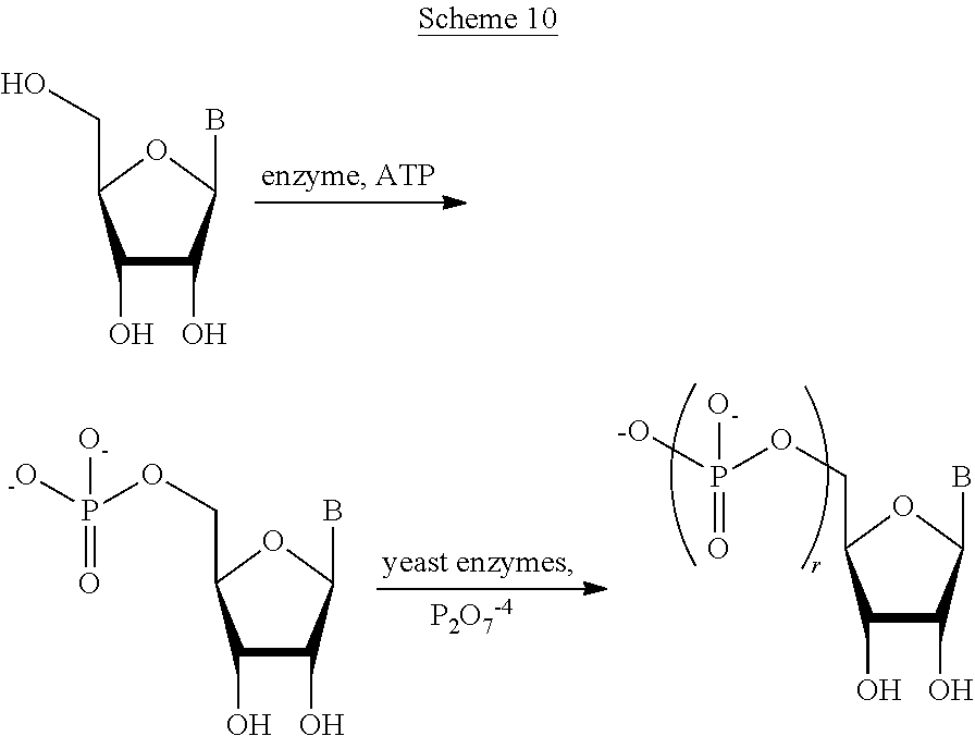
C1(O)C(O)C(B)OC1CO.[P2O7-4].C1(O)C(O)C(B)OC1COP([O-])(=O)[-O].C1(O)C(O)C(B)OC1COP(=O)([O-])[-O]
